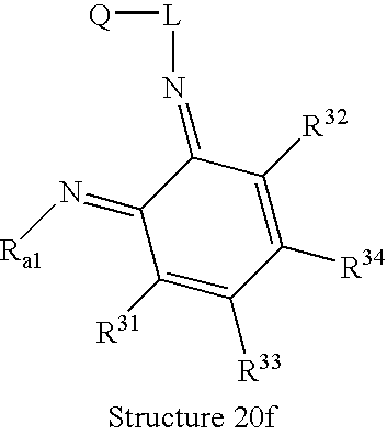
C1([R34])=C([R32])C(=N[L][Q])C(=N[Ra1])C([R31])=C1[R33]
